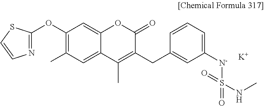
C1(OC2=NC=CS2)=C(C)C=C2C(=C1)OC(=O)C(CC1=CC([N-]S(=O)(NC)=O)=CC=C1)=C2C.[K]
